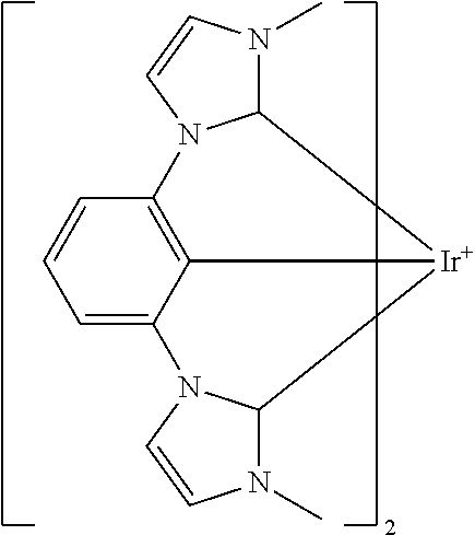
C1=C2C3=C(C=C1)N1C(N(C)C=C1)[Ir]3C1N(C)C=CN21
